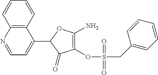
C1(=O)C(OS(CC2=CC=CC=C2)(=O)=O)=C(N)OC1C1=CC=NC2=C1C=CC=C2
